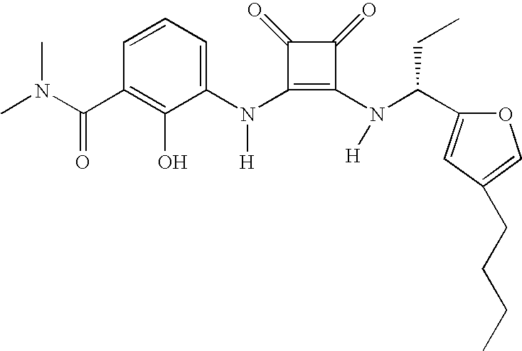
C(C1=C(O)C(N(C2=C(N(C(C3=CC(CCCC)=CO3)CC)[H])C(=O)C2=O)[H])=CC=C1)(=O)N(C)C
